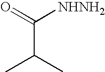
CC(C)C(=O)[NHNH2]
